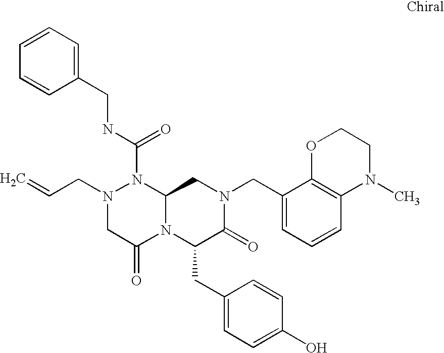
N(C(N1N(CC=C)CC(=O)N2C1CN(CC1=CC=CC3=C1OCCN3C)C(=O)C2CC1=CC=C(O)C=C1)=O)CC1=CC=CC=C1
